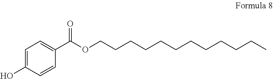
C1=CC(O)=CC=C1C(OCCCCCCCCCCCC)=O
